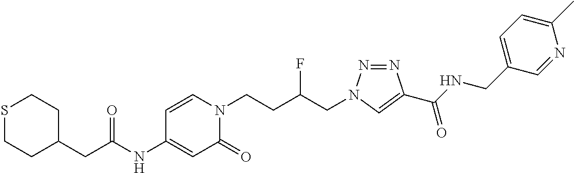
C(NC1=CC(=O)N(CCC(CN2N=NC(C(NCC3=CC=C(C)N=C3)=O)=C2)F)C=C1)(=O)CC1CCSCC1
